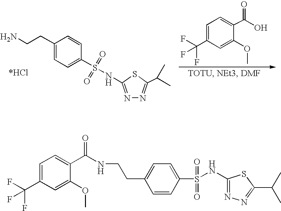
C1(CCN)=CC=C(S(=O)(=O)NC2=NN=C(C(C)C)S2)C=C1.C1=C(C(F)(F)F)C=C(OC)C(C(O)=O)=C1.C1=C(C(F)(F)F)C=C(OC)C(C(NCCC2=CC=C(S(NC3=NN=C(C(C)C)S3)(=O)=O)C=C2)=O)=C1
